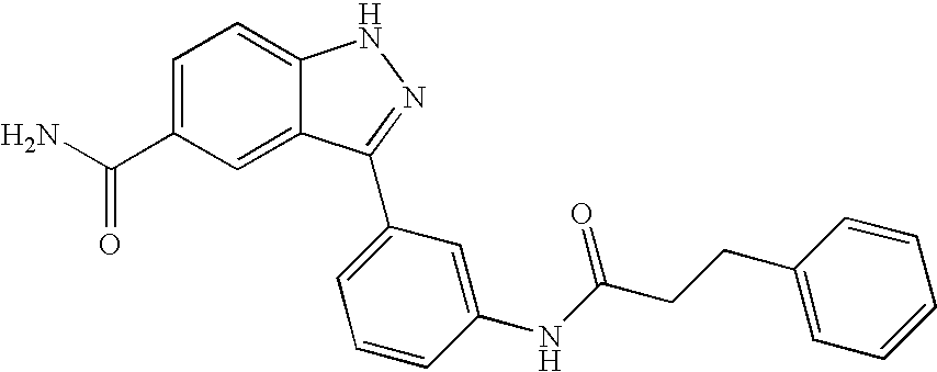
C1=C(C(N)=O)C=C2C(=C1)NN=C2C1=CC=CC(NC(CCC2=CC=CC=C2)=O)=C1
